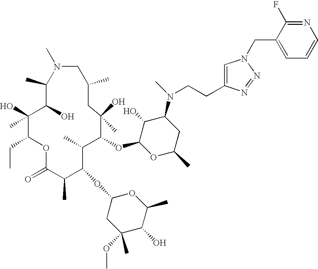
C1(C)C(O)C(O)(C)C(CC)OC(=O)C(C)C(OC2CC(C)(OC)C(O)C(C)O2)C(C)C(OC2OC(C)CC(N(C)CCC3=CN(CC4=CC=CN=C4F)N=N3)C2O)C(O)(C)CC(C)CN1C
